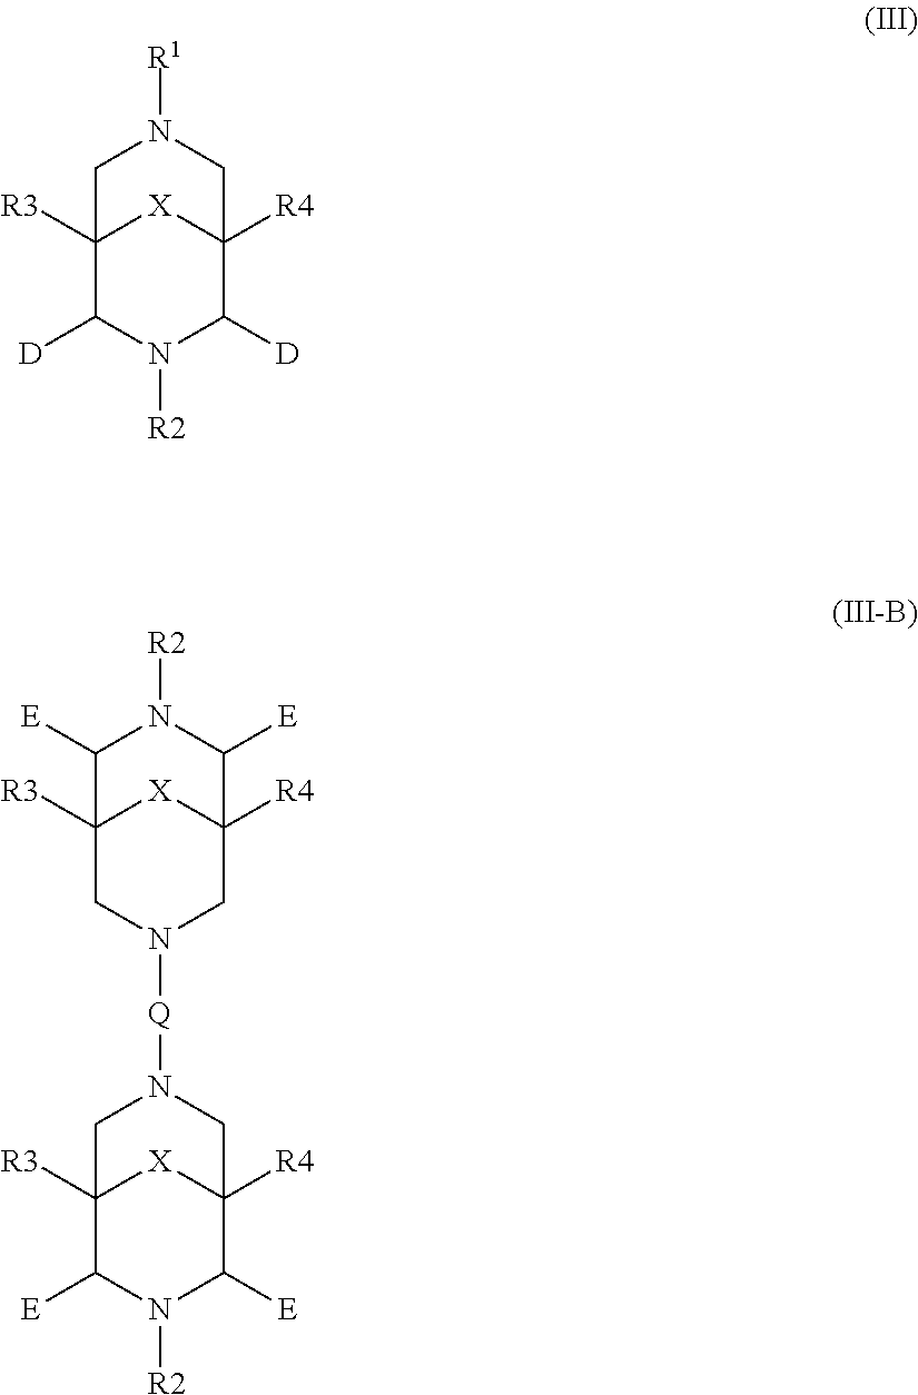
C12([R3])C([D])N([R2])C([D])C([R4])([X]1)CN([R1])C2.C12([R3])C([E])N([R2])C([E])C([R4])([X]1)CN([Q]N1CC3([R3])C([E])N([R2])C([E])C([R4])(C1)[X]3)C2
